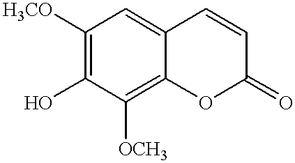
C1([H3CO])=C(O)C([OCH3])=C2C(=C1)C=CC(=O)O2
